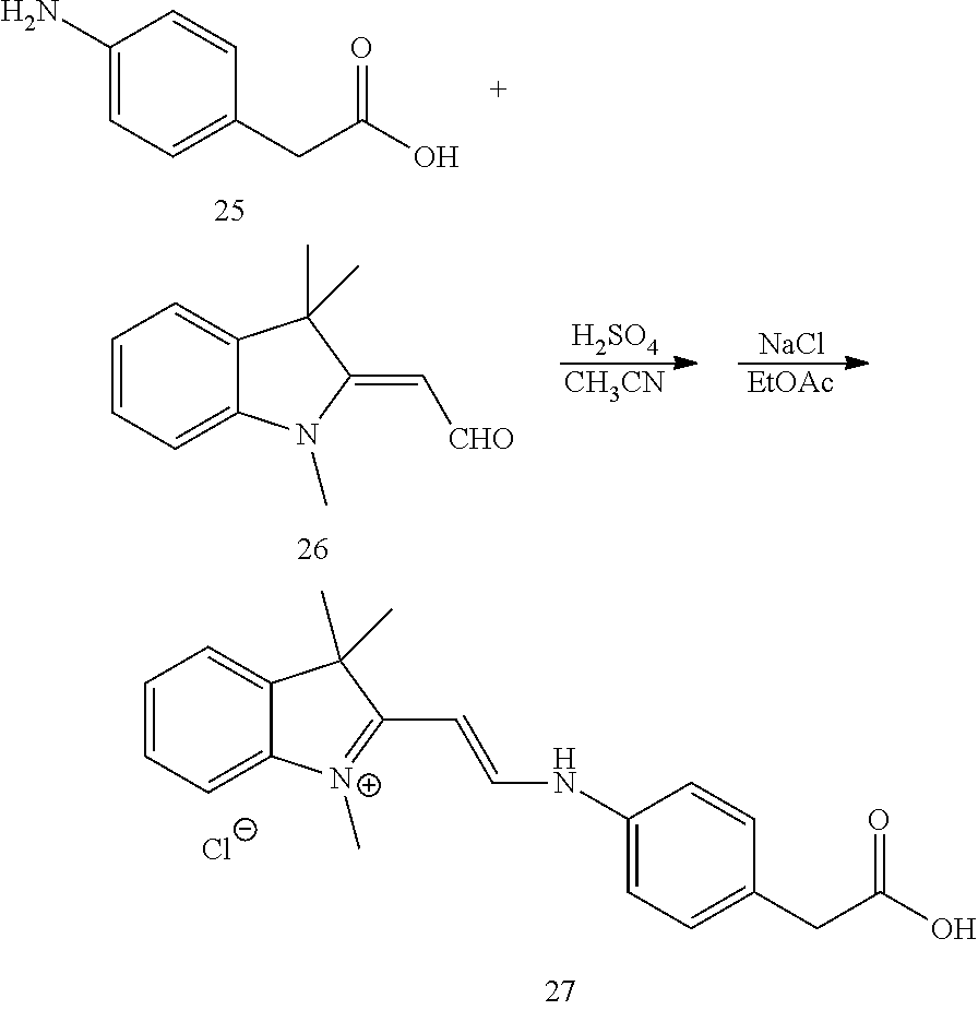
C1(N)=CC=C(CC(O)=O)C=C1.C1=CC=C2C(=C1)C(C)(C)C(C=CNC1=CC=C(CC(O)=O)C=C1)=[N+]2C.[Cl-].C1=CC=C2C(=C1)C(C)(C)C(=C[CHO])N2C.[H2SO4].[CH3CN].[NaCl].[EtOAc]
